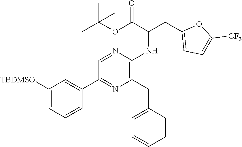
C1([TBDMSO])=CC=CC(C2=NC(CC3=CC=CC=C3)=C(NC(CC3=CC=C([CF3])O3)C(=O)OC(C)(C)C)N=C2)=C1
